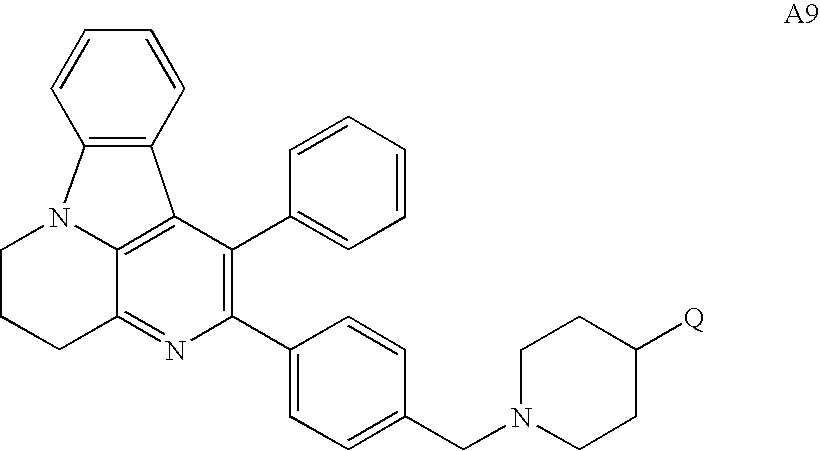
C1(C2=CC=C(CN3CCC([Q])CC3)C=C2)=C(C2=CC=CC=C2)C2=C3C(=N1)CCCN3C1=C2C=CC=C1
